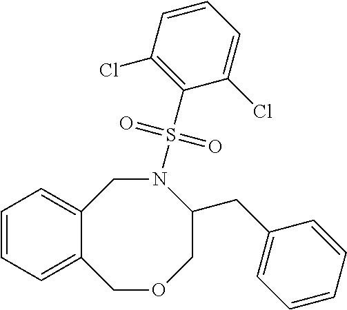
C12=CC=CC=C1COCC(CC1=CC=CC=C1)N(S(C1=C(Cl)C=CC=C1Cl)(=O)=O)C2
